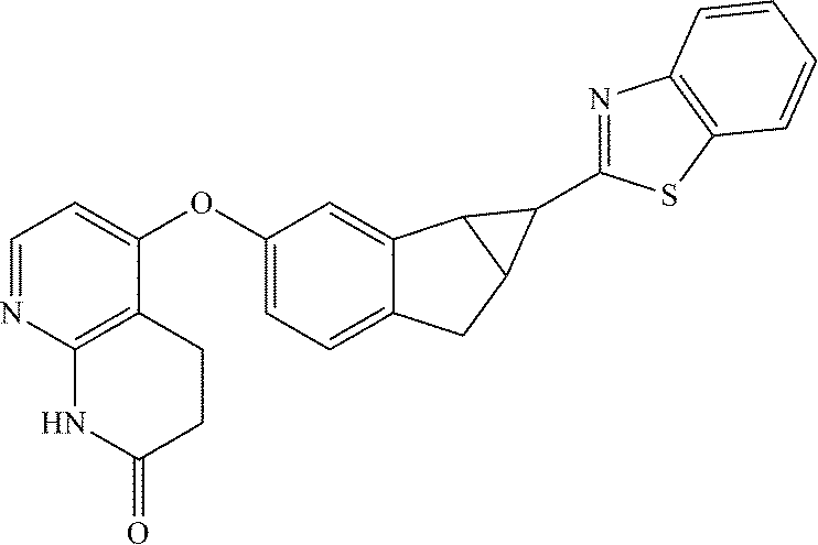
C12=CC=C(OC3=CC=NC4=C3CCC(=O)N4)C=C1C1C(C2)C1C1=NC2=C(S1)C=CC=C2
